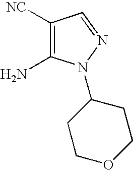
C1([NC])=C(N)N(C2CCOCC2)N=C1
